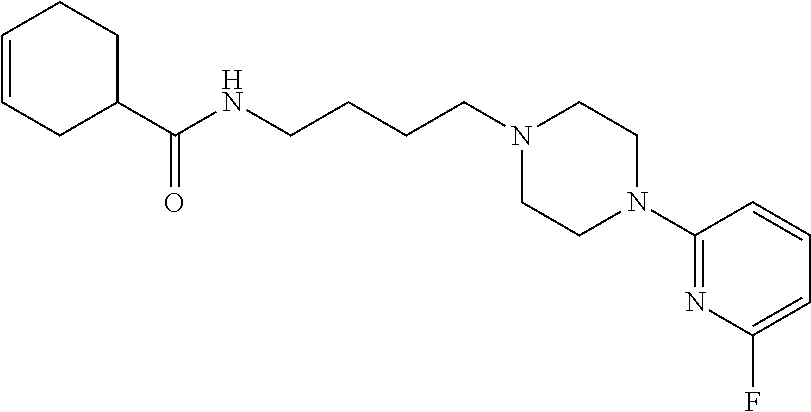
N1(CCCCNC(C2CCC=CC2)=O)CCN(C2=NC(F)=CC=C2)CC1
